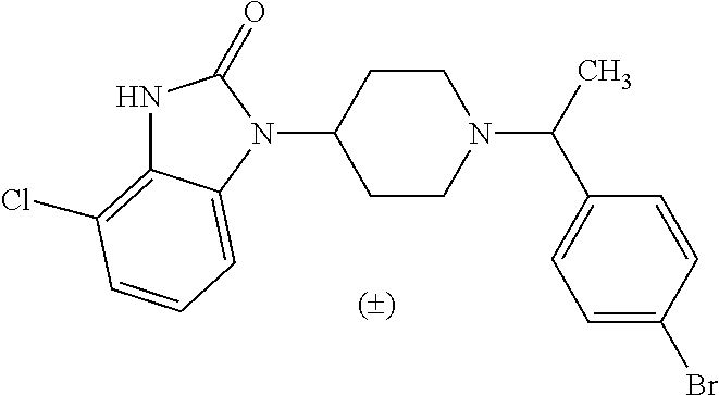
N1C2=C(Cl)C=CC=C2N(C2CCN(C(C3=CC=C(Br)C=C3)C)CC2)C1=O
